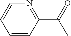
C1(C(C)=O)=NC=CC=C1
